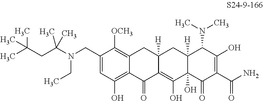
C1(CN(C(CC(C)(C)C)(C)C)CC)=CC(O)=C2C(=C1[OCH3])CC1([H])C(=C(O)C3(O)C([H])(C1)C(N(C)C)C(O)=C(C(N)=O)C3=O)C2=O
